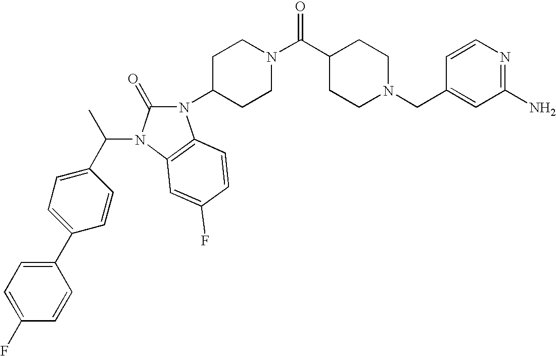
C1(N)=NC=CC(CN2CCC(C(N3CCC(N4C(=O)N(C(C5=CC=C(C6=CC=C(F)C=C6)C=C5)C)C5=C4C=CC(F)=C5)CC3)=O)CC2)=C1
